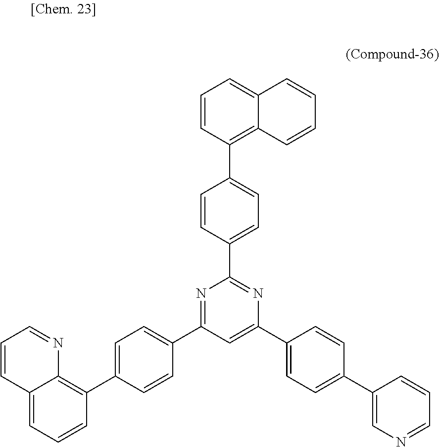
C12=CC=CC(C3=CC=C(C4=NC(C5=CC=C(C6=C7C(=CC=C6)C=CC=C7)C=C5)=NC(C5=CC=C(C6=CN=CC=C6)C=C5)=C4)C=C3)=C1N=CC=C2
